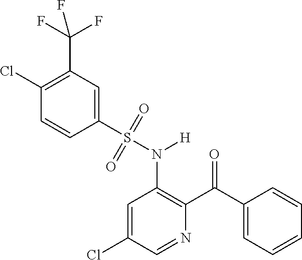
C1=C(Cl)C=NC(C(C2=CC=CC=C2)=O)=C1N(S(C1=CC(C(F)(F)F)=C(Cl)C=C1)(=O)=O)[H]
